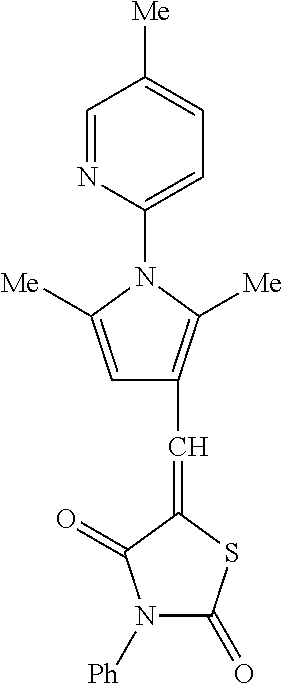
[Ph]N1C(=O)SC(=CC2=C([Me])N(C3=CC=C([Me])C=N3)C([Me])=C2)C1=O
